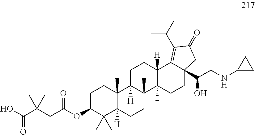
OC(C(CC(OC1C(C)(C)C2([H])C(C)(CC1)C1([H])C(C)(CC2)C2(C)C([H])(CC1)C1=C(C(C)C)C(=O)CC1(C(CNC1CC1)O)CC2)=O)(C)C)=O
